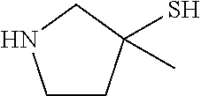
C1CC(S)(C)CN1
